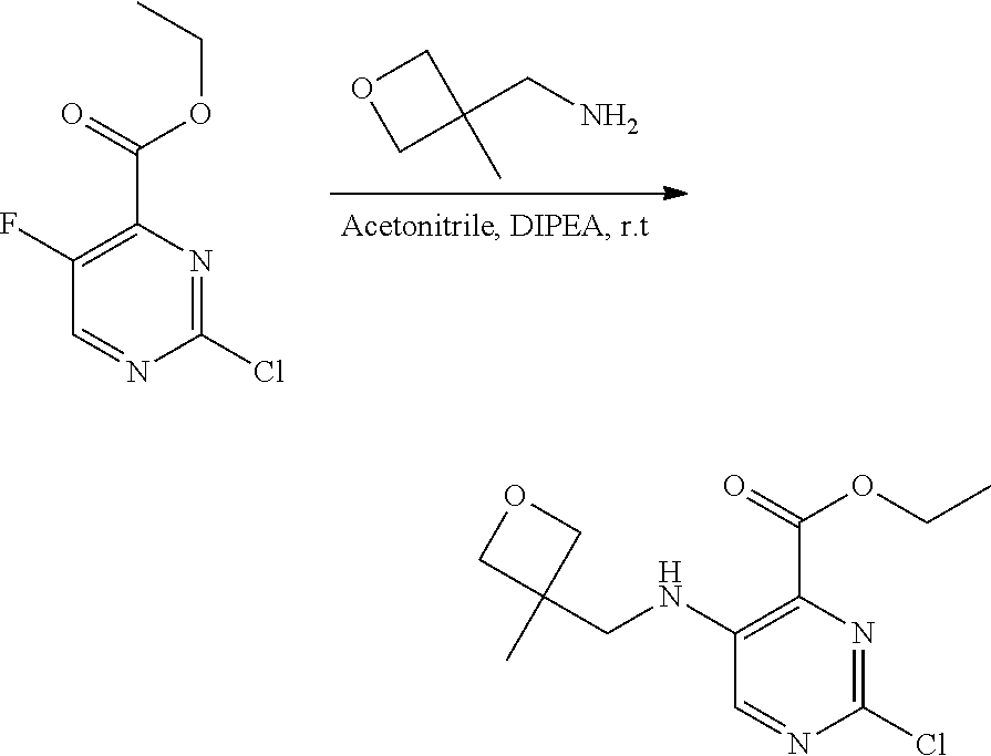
C1(CN)(C)COC1.C1=NC(Cl)=NC(C(=O)OCC)=C1F.C1=NC(Cl)=NC(C(=O)OCC)=C1NCC1(C)COC1
